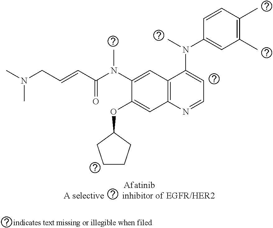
CN(CC=CC(N(C1=CC2=C(C=C1OC1CCCC1)N=CC=C2N(C)C1=CC(C)=C(C)C=C1)C)=O)C
